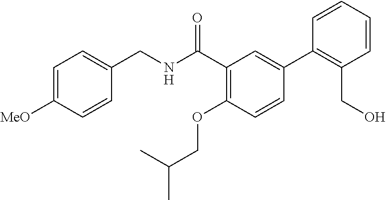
C1=CC([MeO])=CC=C1CNC(C1=C(OCC(C)C)C=CC(C2=C(CO)C=CC=C2)=C1)=O
